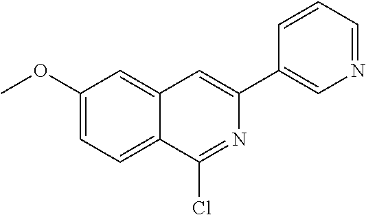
C1(OC)=CC=C2C(=C1)C=C(C1=CN=CC=C1)N=C2Cl
